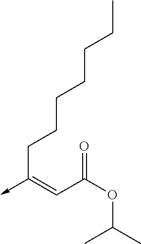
C(C(OC(C)C)=O)=C(->C)CCCCCCC
